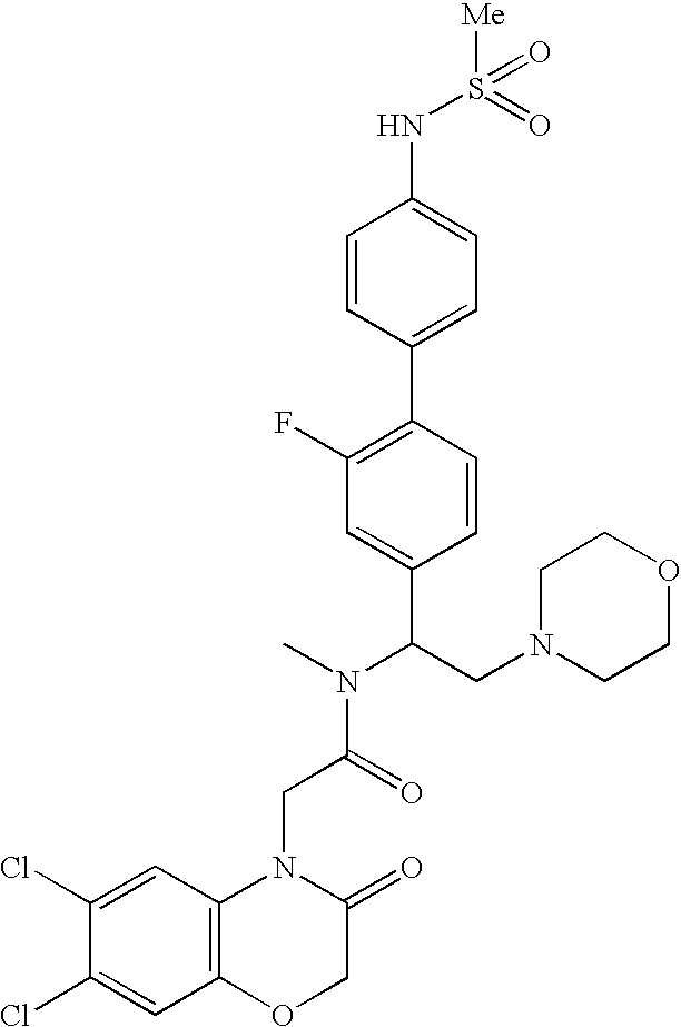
C1=CC(C2=C(F)C=C(C(CN3CCOCC3)N(C)C(=O)CN3C4=C(OCC3=O)C=C(Cl)C(Cl)=C4)C=C2)=CC=C1NS([Me])(=O)=O
